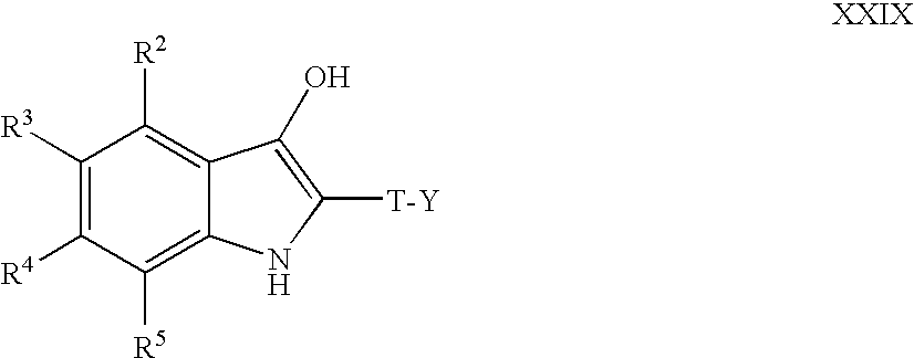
C1([R3])=C([R4])C([R5])=C2C(=C1[R2])C(O)=C([T-Y])N2
